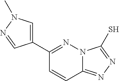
C1(C2=CN(C)N=C2)=NN2C(=NN=C2S)C=C1
